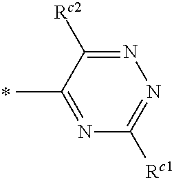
N1=C([Rc2])C(C)=NC([Rc1])=N1
